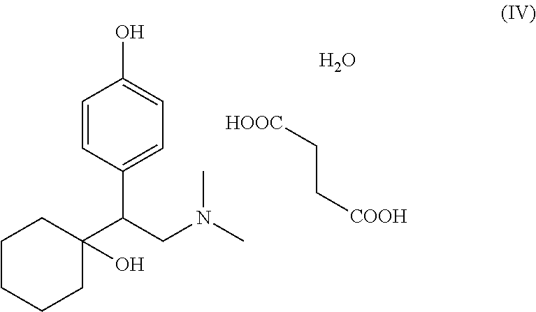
C1=CC(C(CN(C)C)C2(O)CCCCC2)=CC=C1O.[HOOC]CC[COOH].O
